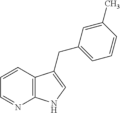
C12=C(C=CC=N1)C(CC1=CC=CC(C)=C1)=CN2
